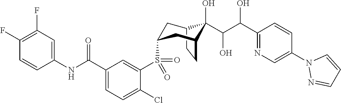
C12CCC(CC(S(C3=CC(C(NC4=CC(F)=C(F)C=C4)=O)=CC=C3Cl)(=O)=O)C1)C2(O)C(C(O)C1=NC=C(N2N=CC=C2)C=C1)O
